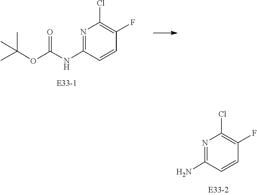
O=C(OC(C)(C)C)NC1=NC(Cl)=C(F)C=C1.C1(F)=C(Cl)N=C(N)C=C1
